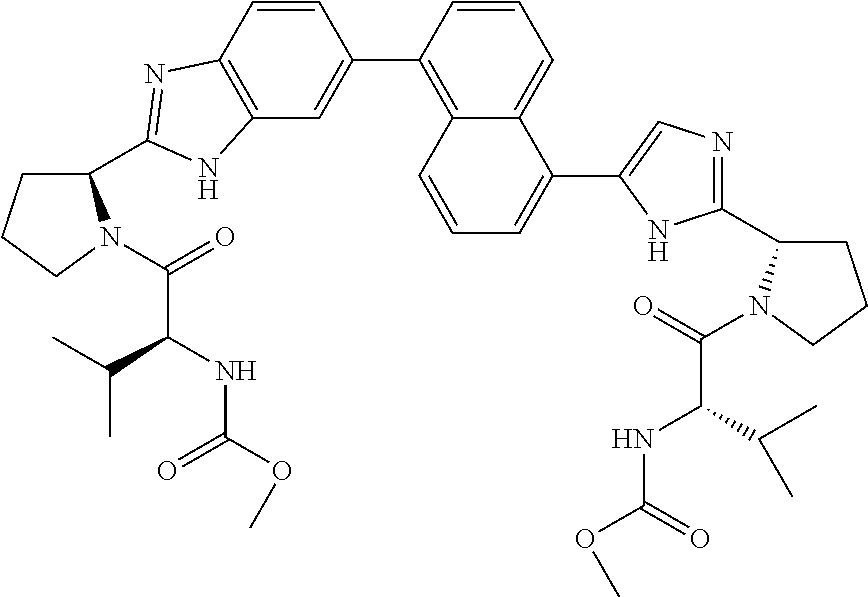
C12=C(C=C(C3=C4C(=CC=C3)C(C3=CN=C(C5CCCN5C(=O)C(C(C)C)NC(OC)=O)N3)=CC=C4)C=C1)NC(C1CCCN1C(=O)C(NC(OC)=O)C(C)C)=N2
